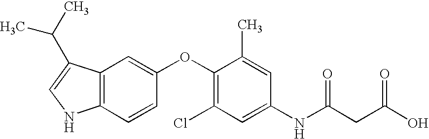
C12=C(C(C(C)C)=CN1)C=C(OC1=C(Cl)C=C(NC(CC(O)=O)=O)C=C1C)C=C2
